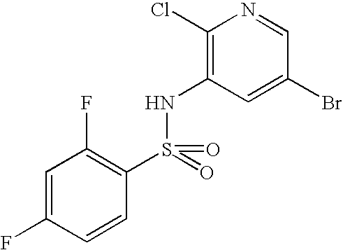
C1(Cl)=C(NS(=O)(C2=C(F)C=C(F)C=C2)=O)C=C(Br)C=N1
